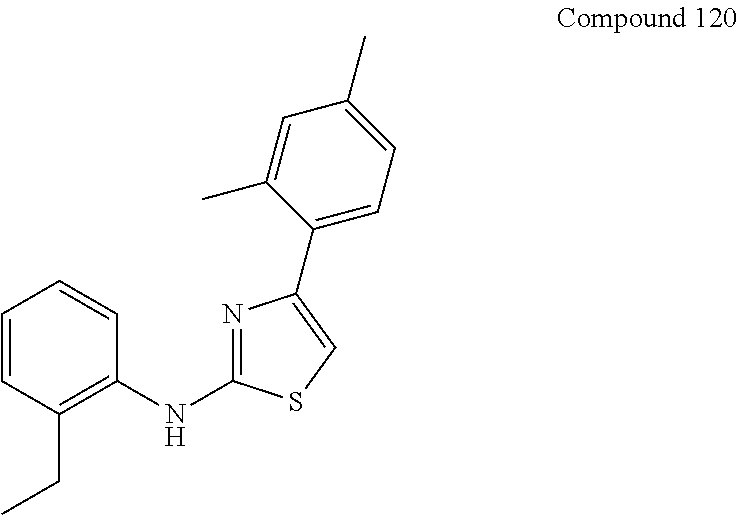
C1=CC(CC)=C(NC2=NC(C3=CC=C(C)C=C3C)=CS2)C=C1
